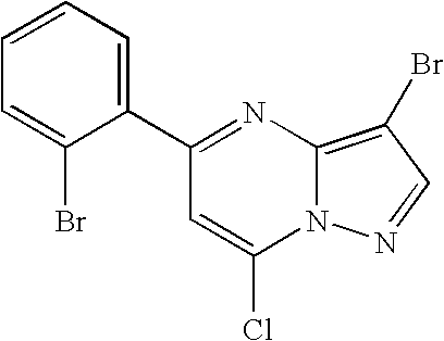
C1(C2=CC=CC=C2Br)=NC2=C(Br)C=NN2C(Cl)=C1
